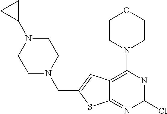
C12=C(N3CCOCC3)N=C(Cl)N=C1SC(CN1CCN(C3CC3)CC1)=C2
